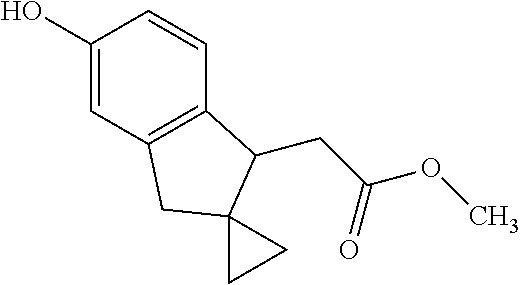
C1(O)=CC2=C(C=C1)C(CC(OC)=O)C1(C2)CC1
